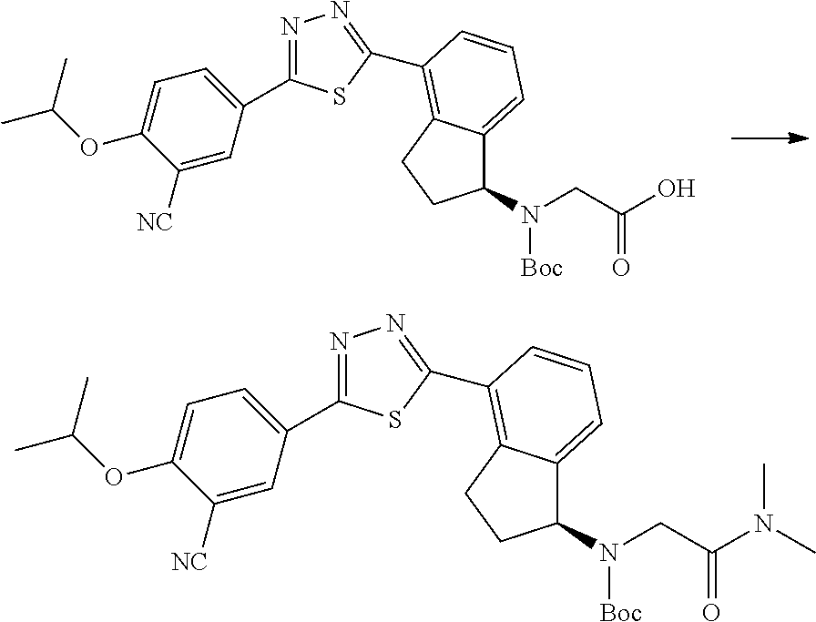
N1=C(C2=CC=C(OC(C)C)C([NC])=C2)SC(C2=C3C(=CC=C2)C(N([Boc])CC(=O)O)CC3)=N1.N1=C(C2=CC=C(OC(C)C)C([NC])=C2)SC(C2=C3C(=CC=C2)C(N([Boc])CC(=O)N(C)C)CC3)=N1
